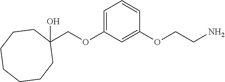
C(OC1=CC=CC(OCCN)=C1)C1(O)CCCCCCC1
